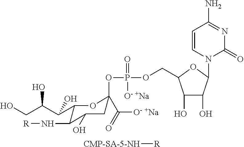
[CMP-SA-5-NH][R].C1C(C([O- +Na])=O)(OP(=O)([O- +Na])OCC2C(O)C(O)C(N3C=CC(N)=NC3=O)O2)OC(C(C(CO)O)O)C(N[R])C1O
